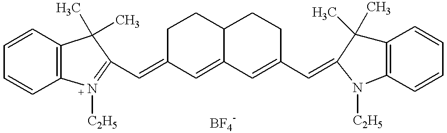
C12=C(C=CC=C1)C(C)(C)C(C=C1C=C3C(CC1)CCC(C=C1C(C)(C)C4=C(C=CC=C4)N1[C2H5])=C3)=N2[C2H5]
